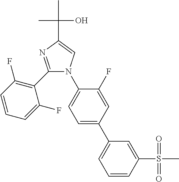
C1=CC(S(=O)(=O)C)=CC(C2=CC=C(N3C(C4=C(F)C=CC=C4F)=NC(C(C)(O)C)=C3)C(F)=C2)=C1
